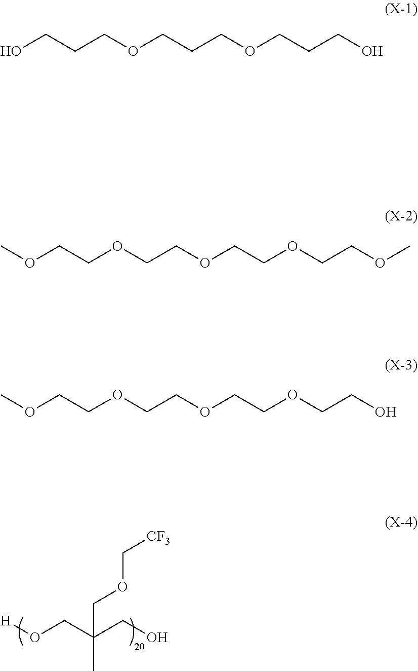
[H]OCC(CO)(COC[CF3])C.OCCCOCCCOCCCO.COCCOCCOCCOCCOC.COCCOCCOCCOCCO
